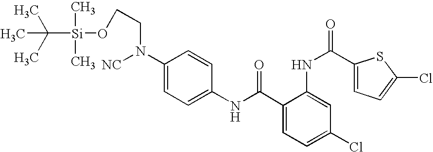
C1(NC(=O)C2=CC=C(Cl)C=C2NC(=O)C2=CC=C(Cl)S2)=CC=C(N(CCO[Si](C(C)(C)C)(C)C)[NC])C=C1
